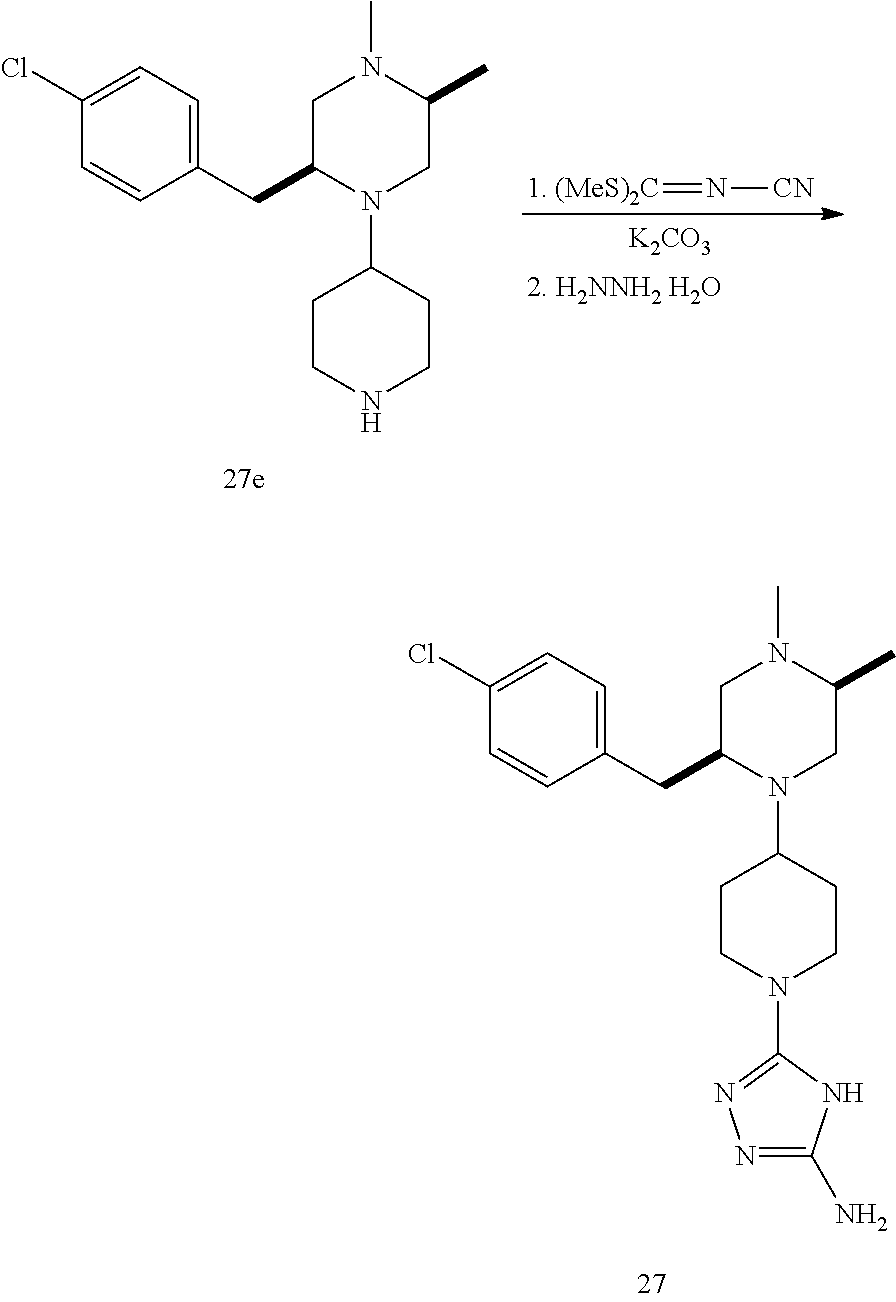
C(C1=CC=C(Cl)C=C1)C1N(C2CCNCC2)CC(C)N(C)C1.[(MeS)2C]=N[CN].[K2CO3].C(C1=CC=C(Cl)C=C1)C1N(C2CCN(C3=NN=C(N)N3)CC2)CC(C)N(C)C1
